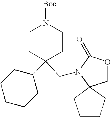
C1CC(C2CCCCC2)(CN2C3(COC2=O)CCCC3)CCN1[Boc]
